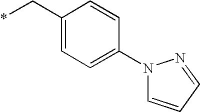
C1(C*)=CC=C(N2C=CC=N2)C=C1
